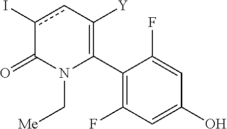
C1(C2=C([Y])cc(I)C(=O)N2C[Me])=C(F)C=C(O)C=C1F
